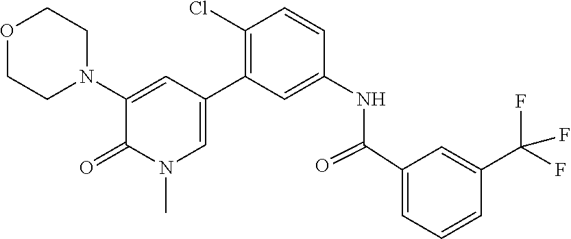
O1CCN(C2=CC(C3=C(Cl)C=CC(NC(C4=CC=CC(C(F)(F)F)=C4)=O)=C3)=CN(C)C2=O)CC1
